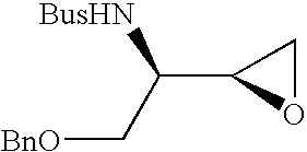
[BnO]CC(C1OC1)[BusHN]
